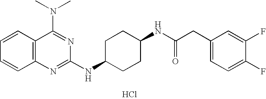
C1=CC2=C(C=C1)N=C(NC1CCC(NC(CC3=CC=C(F)C(F)=C3)=O)CC1)N=C2N(C)C.Cl
